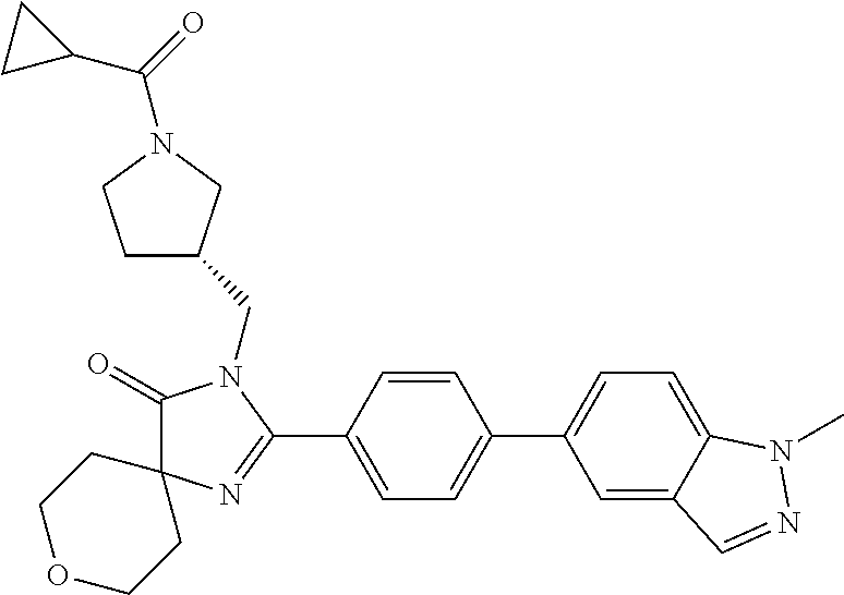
C1(=O)N(CC2CCN(C(=O)C3CC3)C2)C(C2=CC=C(C3=CC=C4C(=C3)C=NN4C)C=C2)=NC12CCOCC2
